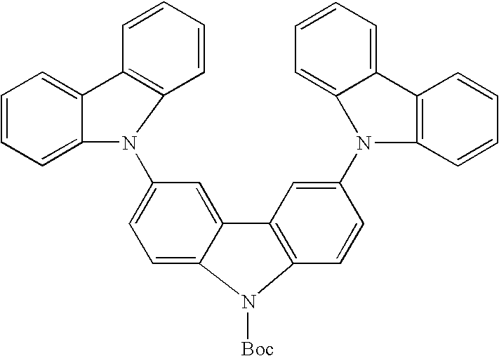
C1=C2C(=CC(N3C4=CC=CC=C4C4=C3C=CC=C4)=C1)C1=C(C=CC(N3C4=CC=CC=C4C4=C3C=CC=C4)=C1)N2[Boc]
